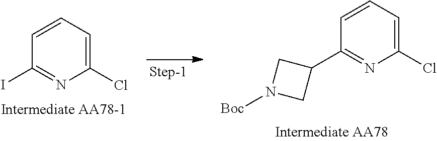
C1(Cl)=CC=CC(C2CN([Boc])C2)=N1.C1(Cl)=CC=CC(I)=N1
